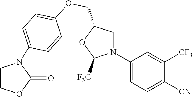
C1(N2CC(COC3=CC=C(N4CCOC4=O)C=C3)OC2[F3C])=CC=C([CN])C([CF3])=C1
